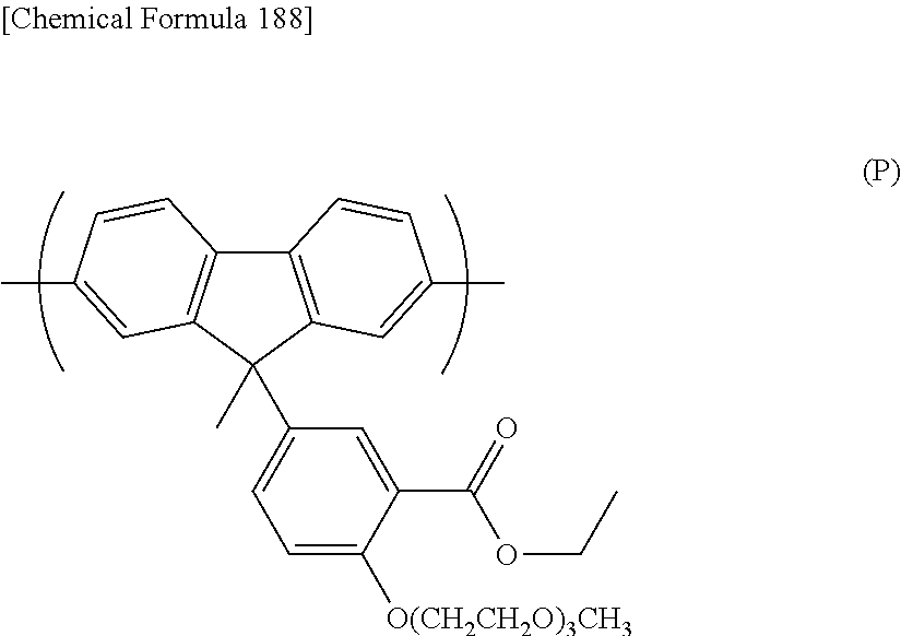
C12=C(C(C)(C3=CC=C([O(CH2CH2O)3CH3])C(C(OCC)=O)=C3)C3=C1C=CC(C)=C3)C=C(C)C=C2
